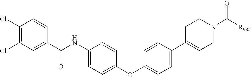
C1(Cl)=C(Cl)C=C(C(NC2=CC=C(OC3=CC=C(C4=CCN(C([R985])=O)CC4)C=C3)C=C2)=O)C=C1
